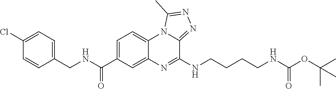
C1=C(C(NCC2=CC=C(Cl)C=C2)=O)C=C2C(=C1)N1C(=NN=C1C)C(NCCCCNC(OC(C)(C)C)=O)=N2
